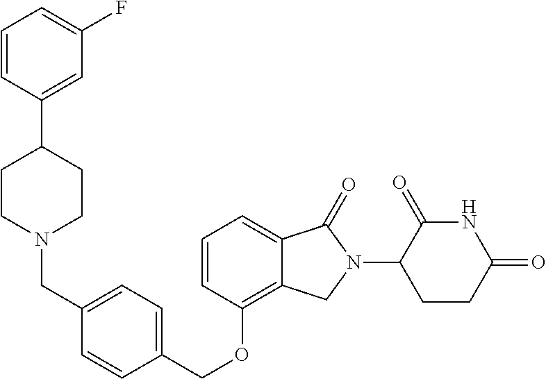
C(OC1=C2C(=CC=C1)C(=O)N(C1C(=O)NC(=O)CC1)C2)C1=CC=C(CN2CCC(C3=CC(F)=CC=C3)CC2)C=C1
